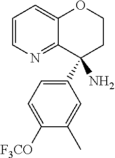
C1=CN=C2C(=C1)OCCC2(N)C1=CC=C([F3CO])C(C)=C1
